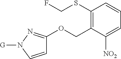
C1(SCF)=C(COC2=NN([G])C=C2)C([NO2])=CC=C1
